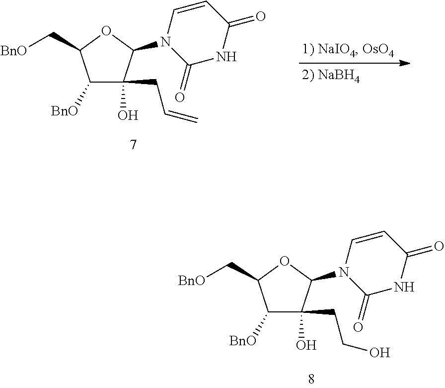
C1([BnO])C(C[BnO])OC(N2C(=O)NC(=O)C=C2)C1(CCO)O.C1([BnO])C(C[BnO])OC(N2C(=O)NC(=O)C=C2)C1(CC=C)O
